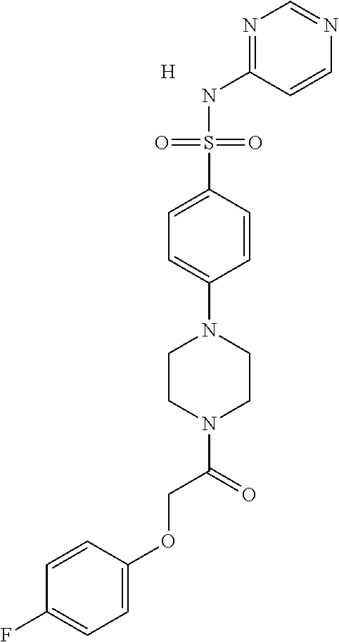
N1=C(NS(C2=CC=C(N3CCN(C(COC4=CC=C(F)C=C4)=O)CC3)C=C2)(=O)=O)C=CN=C1.[H]
